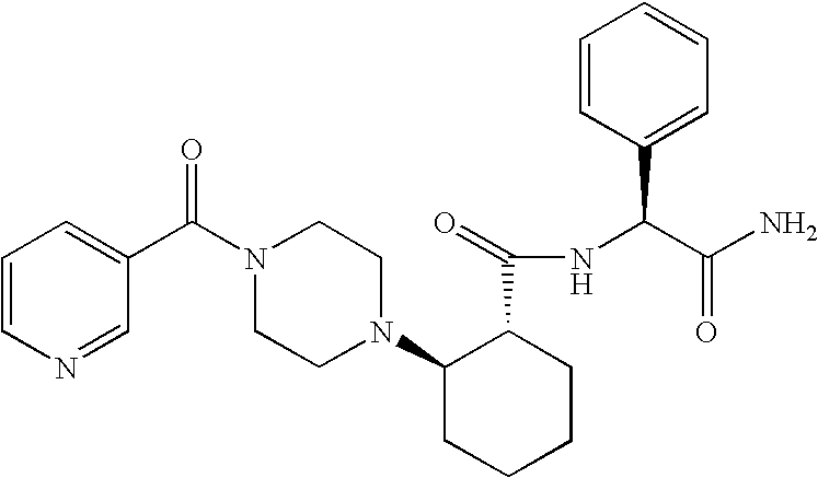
N1=CC(C(N2CCN(C3CCCCC3C(NC(C(N)=O)C3=CC=CC=C3)=O)CC2)=O)=CC=C1
